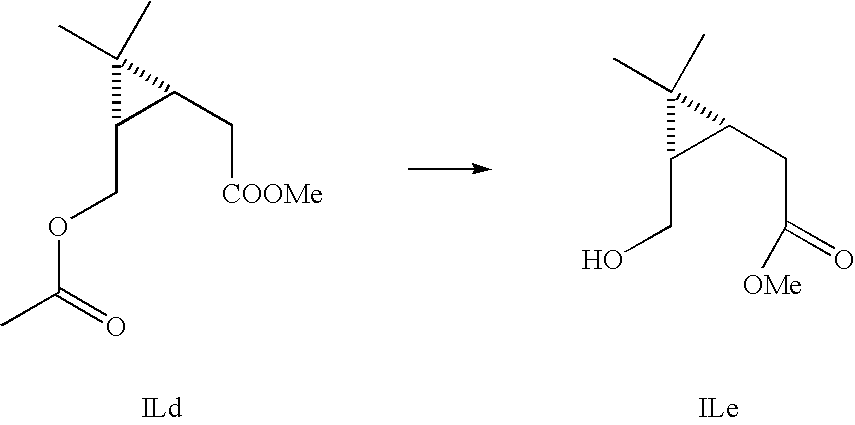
C1(COC(C)=O)C(C[COOMe])C1(C)C.C1(CO)C(CC([OMe])=O)C1(C)C
